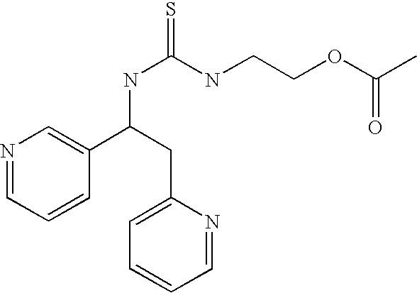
C1=CC=NC=C1C(NC(=S)NCCOC(C)=O)CC1=CC=CC=N1
